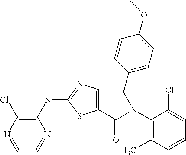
C1(NC2=NC=C(C(N(C3=C(C)C=CC=C3Cl)CC3=CC=C(OC)C=C3)=O)S2)=C(Cl)N=CC=N1
